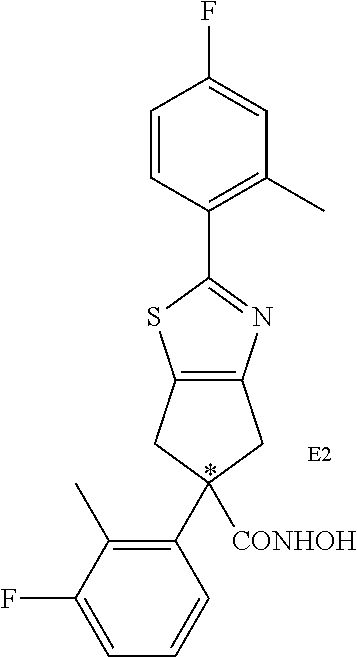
C1=CC(C2=NC3=C(S2)CC(C2=C(C)C(F)=CC=C2)([CONHOH])C3)=C(C)C=C1F
